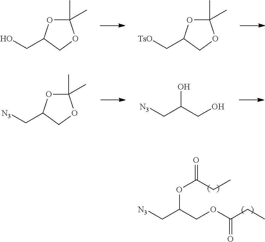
C1(C)(C)OC(CO)CO1.C1(C)(C)OC(C[TsO])CO1.C1(C)(C)OC(C[N3])CO1.C(C[N3])(CO)O.[N3]CC(COC(CC)=O)OC(=O)CC
